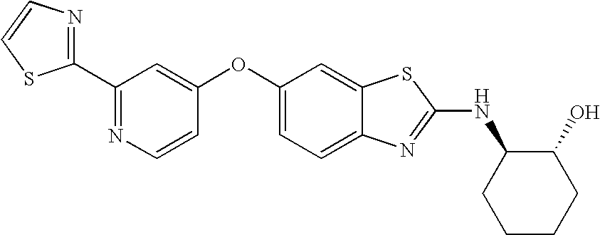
N1=C(C2=NC=CS2)C=C(OC2=CC=C3C(=C2)SC(NC2CCCCC2O)=N3)C=C1
